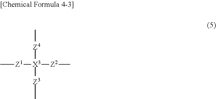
C[Z1][X3]([Z2]C)([Z3]C)[Z4]C
